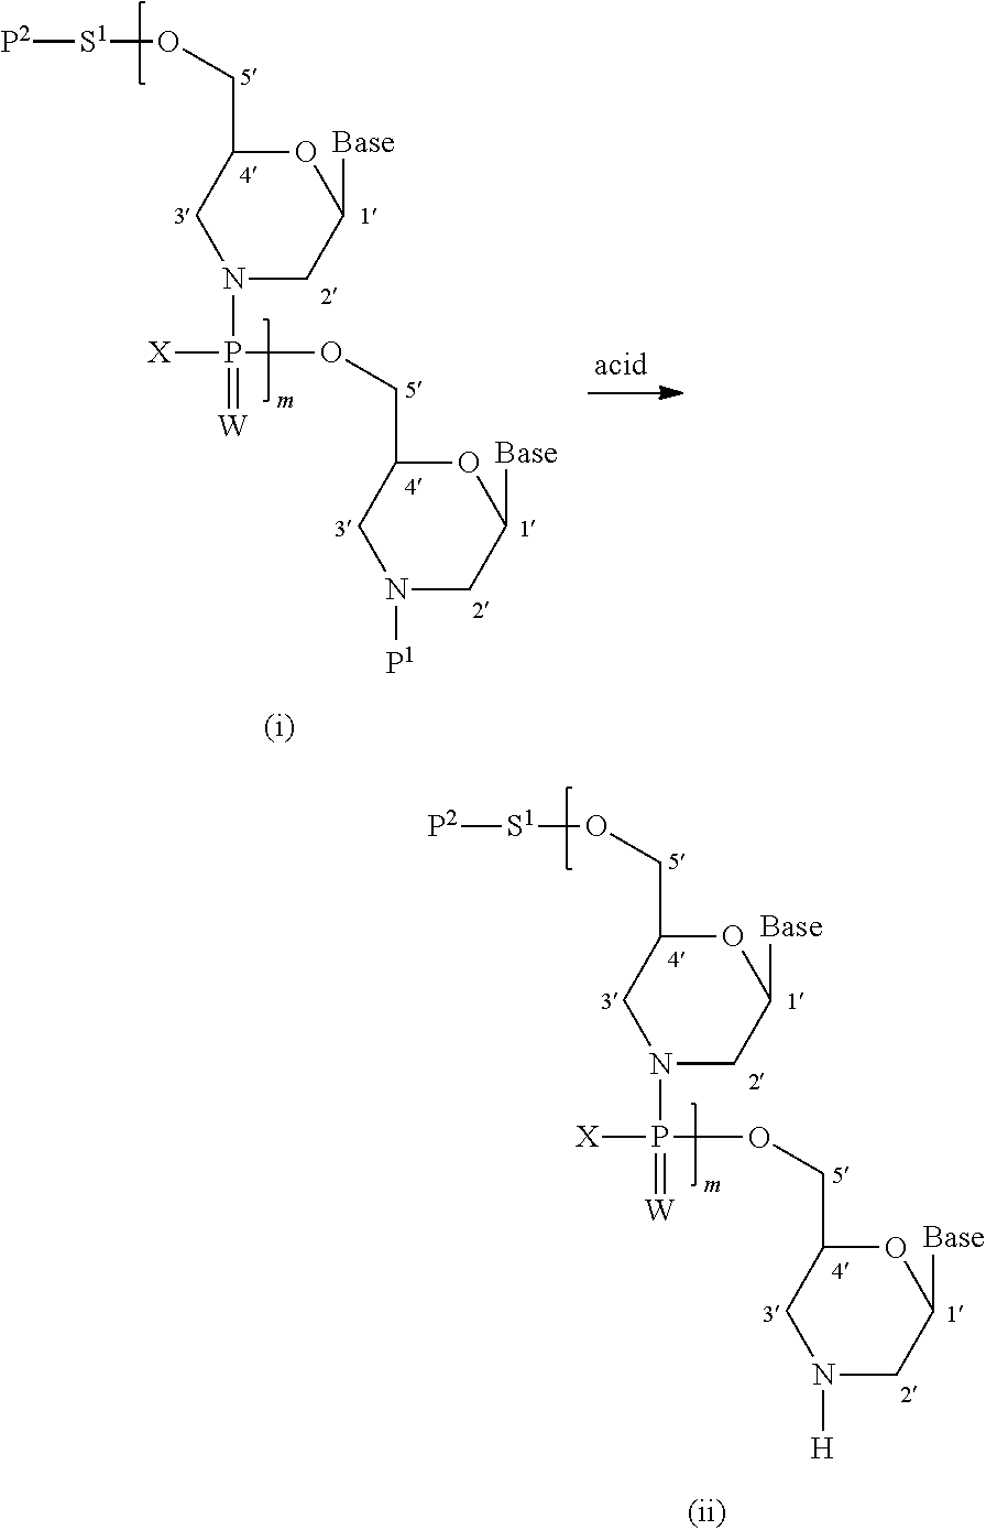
N1(P([X])(OCC2OC([Base])CN([H])C2)=[W])CC([Base])OC(CO[S1][P2])C1.N1(P([X])(OCC2OC([Base])CN([P1])C2)=[W])CC([Base])OC(CO[S1][P2])C1
